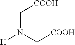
C([COOH])N(C[COOH])[H]
